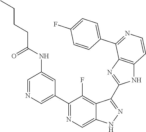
C1=NC=C(C2=NC=C3C(=C2F)C(C2=NC4=C(N2)C=CN=C4C2=CC=C(F)C=C2)=NN3)C=C1NC(CCCC)=O
